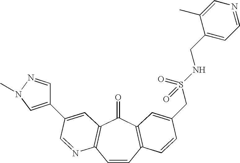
C1=CC2=C(C(=O)C3=C1N=CC(C1=CN(C)N=C1)=C3)C=C(CS(NCC1=CC=NC=C1C)(=O)=O)C=C2
